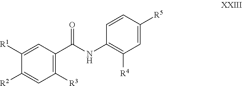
C1([R1])=CC(C(NC2=C([R4])C=C([R5])C=C2)=O)=C([R3])C=C1[R2]
